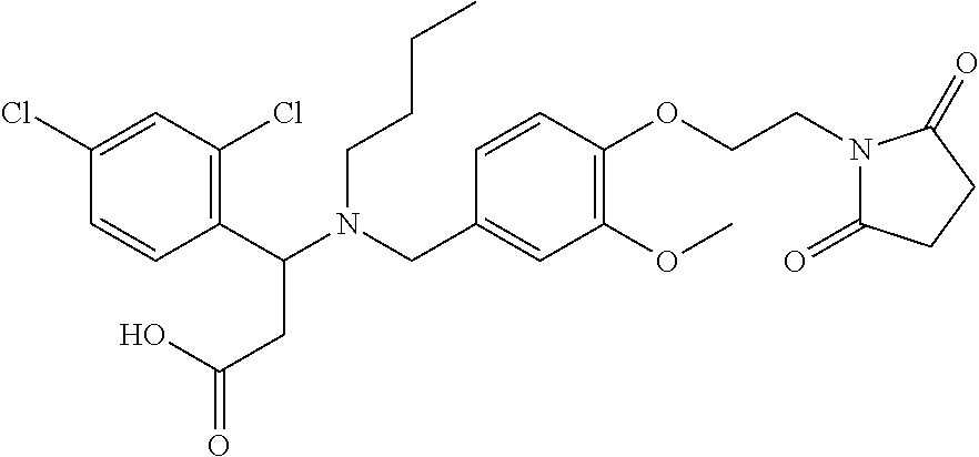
C1(C(N(CC2=CC(OC)=C(OCCN3C(=O)CCC3=O)C=C2)CCCC)CC(=O)O)=C(Cl)C=C(Cl)C=C1
